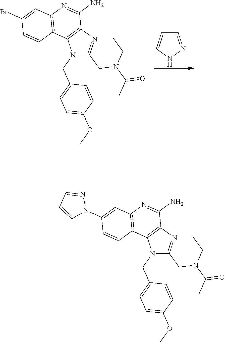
C1=NNC=C1.N1(CC2=CC=C(OC)C=C2)C(CN(CC)C(=O)C)=NC2=C1C1=C(N=C2N)C=C(Br)C=C1.N1(CC2=CC=C(OC)C=C2)C(CN(CC)C(=O)C)=NC2=C1C1=C(N=C2N)C=C(N2N=CC=C2)C=C1
